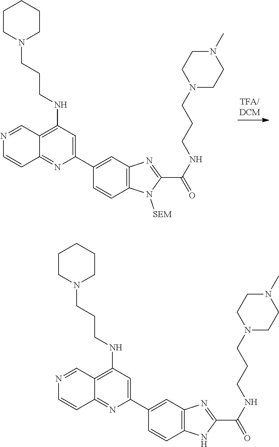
C1CN(CCCNC2=C3C(=NC(C4=CC5=C(C=C4)N([SEM])C(C(NCCCN4CCN(C)CC4)=O)=N5)=C2)C=CN=C3)CCC1.C1CN(CCCNC2=C3C(=NC(C4=CC5=C(C=C4)NC(C(NCCCN4CCN(C)CC4)=O)=N5)=C2)C=CN=C3)CCC1
